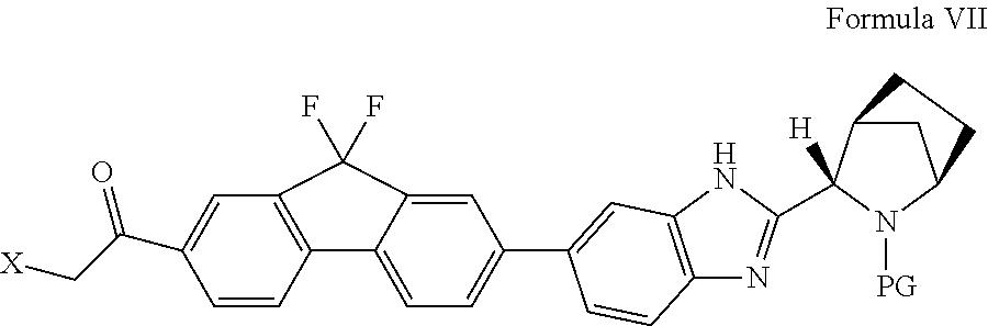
C1=CC2=C(C=C1C(C[X])=O)C(F)(F)C1=CC(C3=CC4=C(N=C(C5([H])C6CC(N5[PG])CC6)N4)C=C3)=CC=C21
